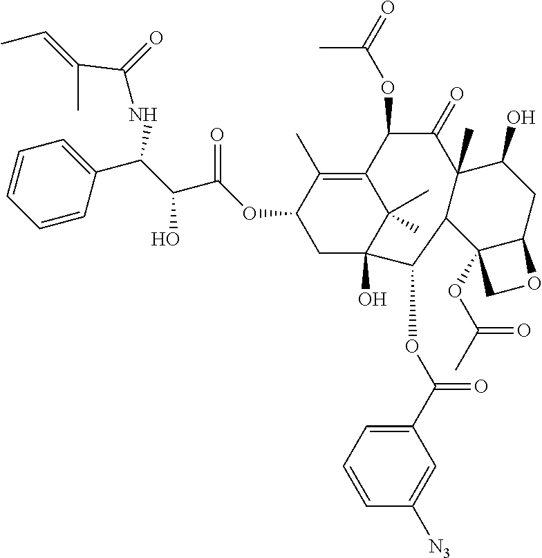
C1=CC(C(C(C(OC2CC3(O)C(C)(C)C(=C2C)C(OC(=O)C)C(=O)C2(C)C(C3OC(C3=CC=CC([N3])=C3)=O)C3(OC(=O)C)C(CC2O)OC3)=O)O)NC(=O)C(C)=CC)=CC=C1
